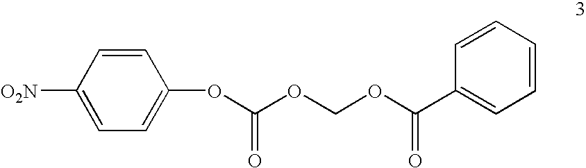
[O2N]C1=CC=C(OC(OCOC(C2=CC=CC=C2)=O)=O)C=C1
